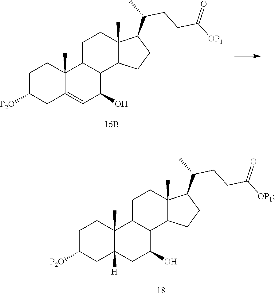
C1C([P2O])CC2([H])C(C)(C1)C1C(C(O)C2)C2C(C)(CC1)C(C(CCC([OP1])=O)C)CC2.C1C([P2O])CC2=CC(O)C3C(C2(C)C1)CCC1(C)C3CCC1C(CCC([OP1])=O)C
